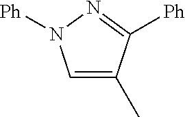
C1([Ph])=NN([Ph])C=C1C
